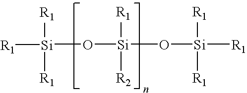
[R1][Si]([R1])[R1].CO[Si](O[Si]([R1])([R1])[R1])([R1])[R2]
